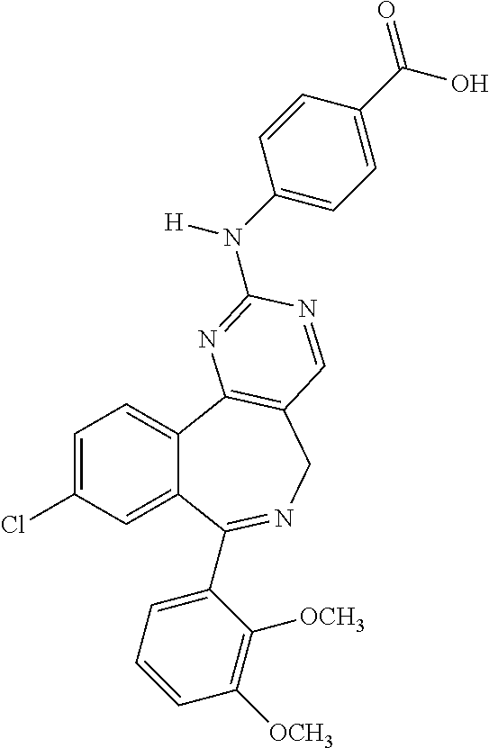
C1=C(Cl)C=C2C(=C1)C1=C(CN=C2C2=CC=CC([OCH3])=C2[OCH3])C=NC(N(C2=CC=C(C(=O)O)C=C2)[H])=N1
